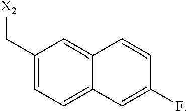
C1(C[X2])=CC=C2C(=C1)C=CC(F)=C2
